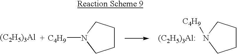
[(C2H5)3Al].C1CCN([C4H9])C1.C1CCN([C4H9])C1.[(C2H5)3Al:]
